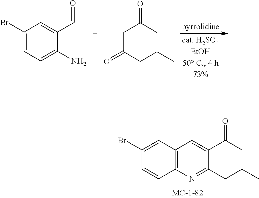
C12=CC3=C(N=C1CC(C)CC2=O)C=CC(Br)=C3.C1C(=O)CC(=O)CC1C.C1(C=O)=CC(Br)=CC=C1N
